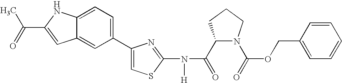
C1(C(=O)N(C2=NC(C3=CC=C4C(=C3)C=C(C(=O)C)N4)=CS2)[H])N(C(=O)OCC2=CC=CC=C2)CCC1
